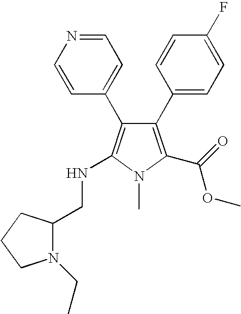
C1=NC=CC(C2=C(NCC3N(CC)CCC3)N(C)C(C(=O)OC)=C2C2=CC=C(F)C=C2)=C1
